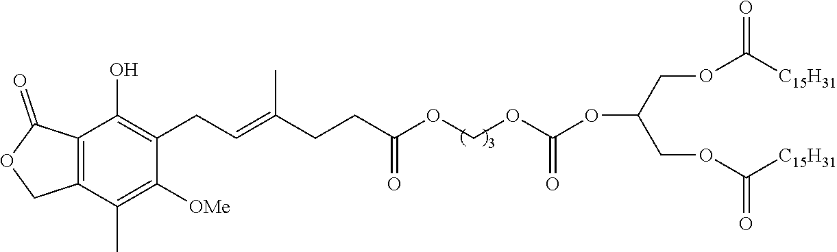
C12=C(C(C)=C([OMe])C(CC=C(CCC(OCOC(OC(COC([C15H31])=O)COC([C15H31])=O)=O)=O)C)=C1O)COC2=O
